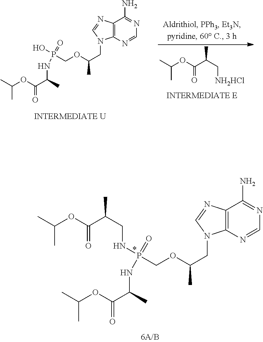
O(C(=O)C(C[NH2HCl])C)C(C)C.C12=C(N=CN=C1N)N(CC(OCP(NC(C)C(=O)OC(C)C)(=O)O)C)C=N2.C12=C(N=CN=C1N)N(CC(OCP(NC(C(OC(C)C)=O)C)(=O)NCC(C(=O)OC(C)C)C)C)C=N2
